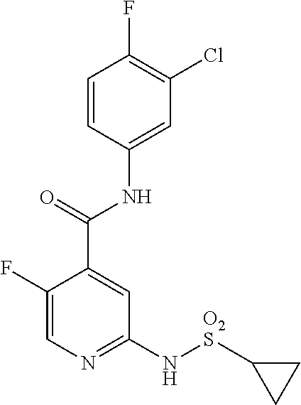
C1=CC(NC(C2=CC(N[O2S]C3CC3)=NC=C2F)=O)=CC(Cl)=C1F
